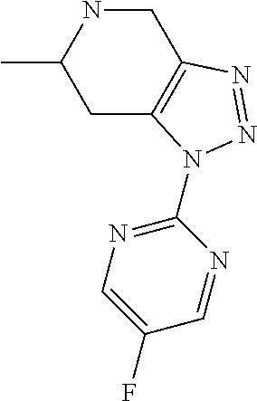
CC1NCC2=C(C1)N(C1=NC=C(F)C=N1)N=N2
